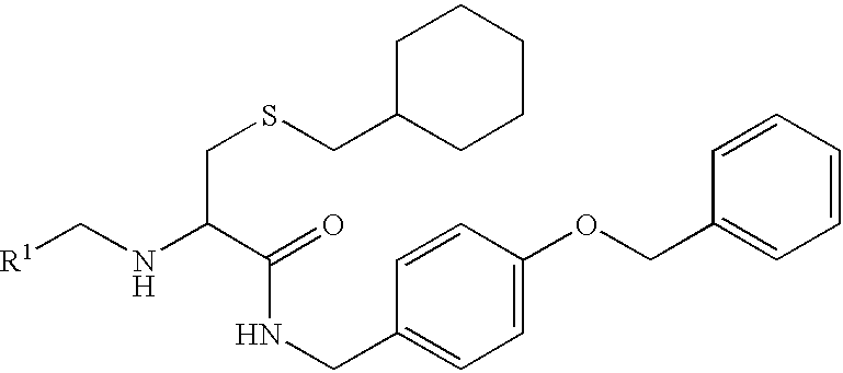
C(NC(C(=O)NCC1=CC=C(OCC2=CC=CC=C2)C=C1)CSCC1CCCCC1)[R1]
